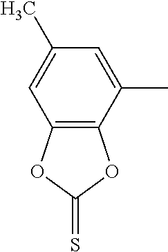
C1=C(C)C2=C(C=C1C)OC(=S)O2
